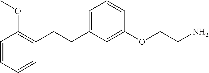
C1=C(CCC2=C(OC)C=CC=C2)C=C(OCCN)C=C1
